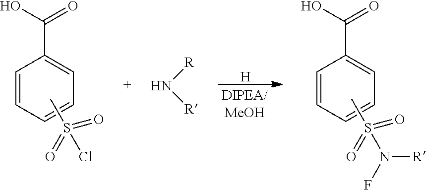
C1=CC=CC=C1C(=O)O.CS(=O)(=O)Cl.C1=CC=CC=C1C(=O)O.CS(=O)(=O)N([R])F.[H].[R]N[R]
